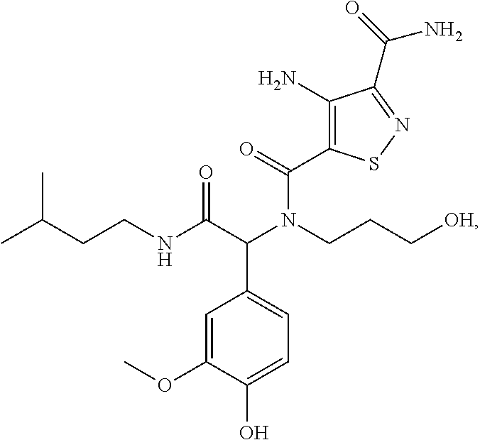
CC(CCNC(C(N(CCC[OH])C(=O)C1=C(N)C(C(=O)N)=NS1)C1=CC=C(O)C(OC)=C1)=O)C
